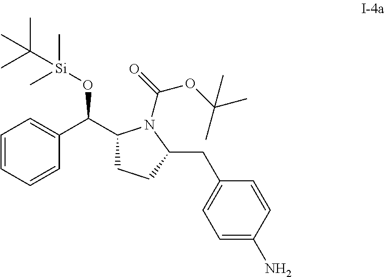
C1(C(C2=CC=CC=C2)O[Si](C)(C)C(C)(C)C)CCC(CC2=CC=C(N)C=C2)N1C(=O)OC(C)(C)C
